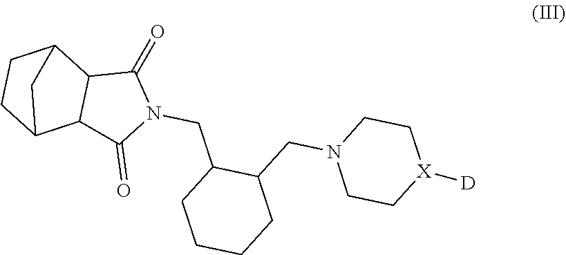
C12C(=O)N(CC3CCCCC3CN3CC[X]([D])CC3)C(=O)C1C1CCC2C1
